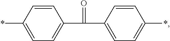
C1=C(*)C=CC(C(C2=CC=C(*)C=C2)=O)=C1
